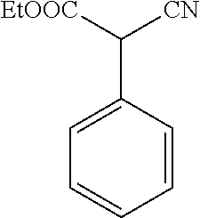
C1=CC=CC(C([EtOOC])[CN])=C1
